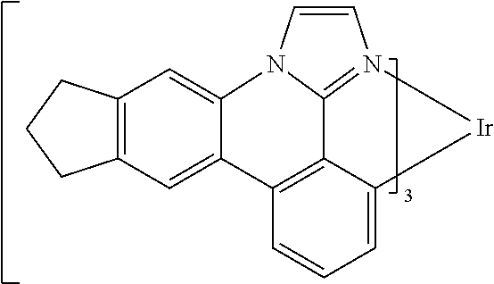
C12=C(C=C3C(=C1)N1C4=N(C=C1)[Ir]C1=CC=CC3=C14)CCC2
